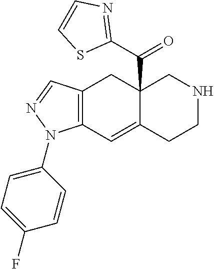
C12=C(C=C3C(C(C4=NC=CS4)=O)(C1)CNCC3)N(C1=CC=C(F)C=C1)N=C2
